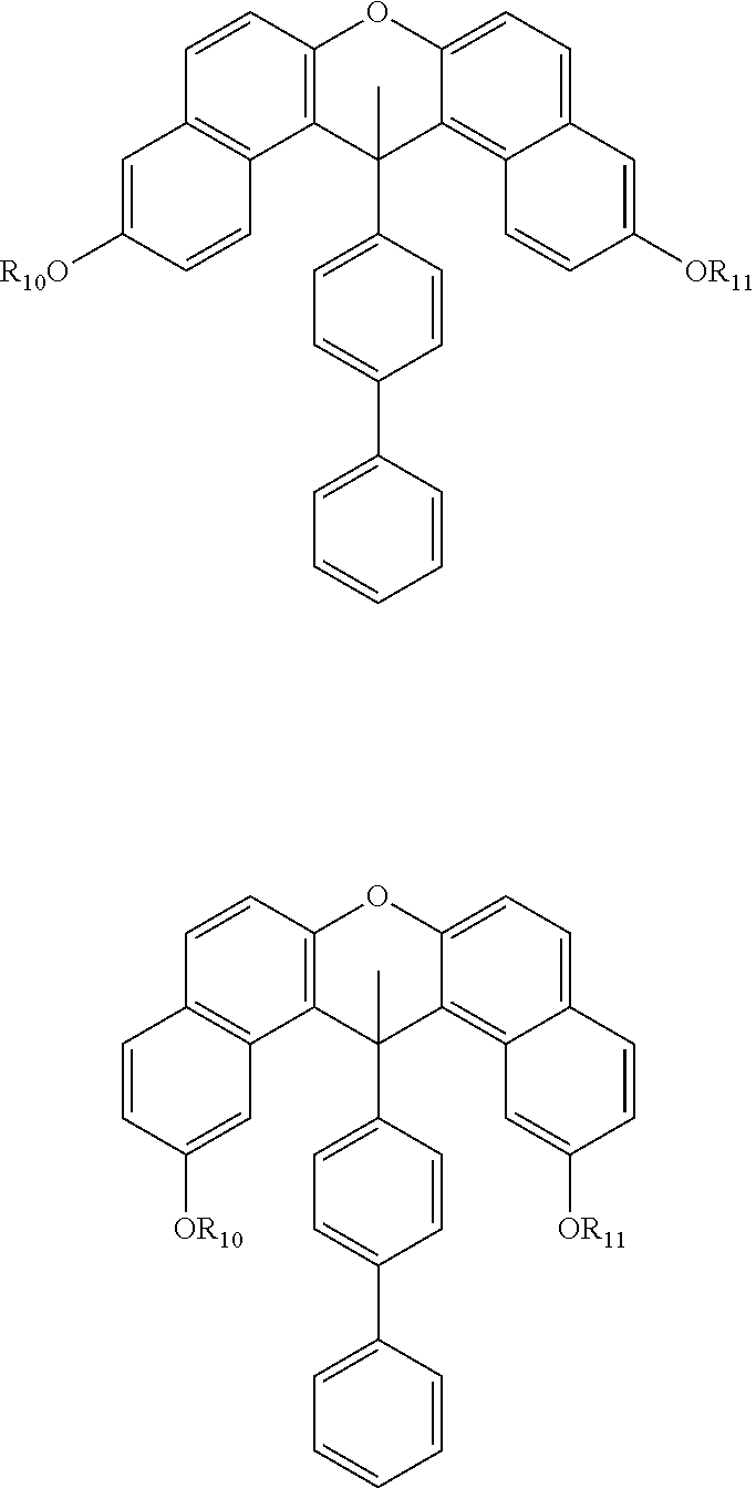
C12=C(C=CC3=C1C=C([OR10])C=C3)OC1=CC=C3C(=C1C2(C1=CC=C(C2=CC=CC=C2)C=C1)C)C=C([OR11])C=C3.C12=C(C=CC3=C1C=CC([R10O])=C3)OC1=CC=C3C(=C1C2(C1=CC=C(C2=CC=CC=C2)C=C1)C)C=CC([OR11])=C3
